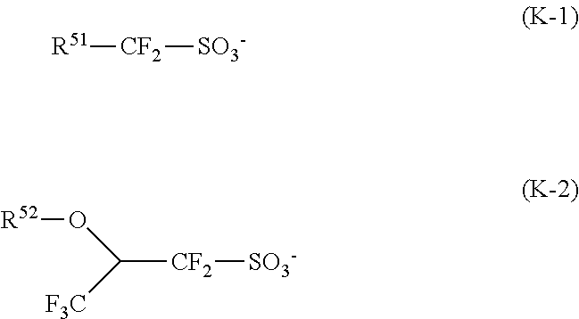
[R51][CF2][SO3-].[R52]OC([F3C])[CF2][SO3-]
